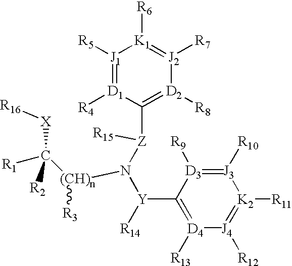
[J1]1([R5])=[D1]([R4])C([Z](N([Y]([R14])C2=[D4]([R13])[J4]([R12])=[K2]([R11])[J3]([R10])=[D3]2[R9])[(CH)n](C([R1])([R2])[X][R16])[R3])[R15])=[D2]([R8])[J2]([R7])=[K1]1[R6]
